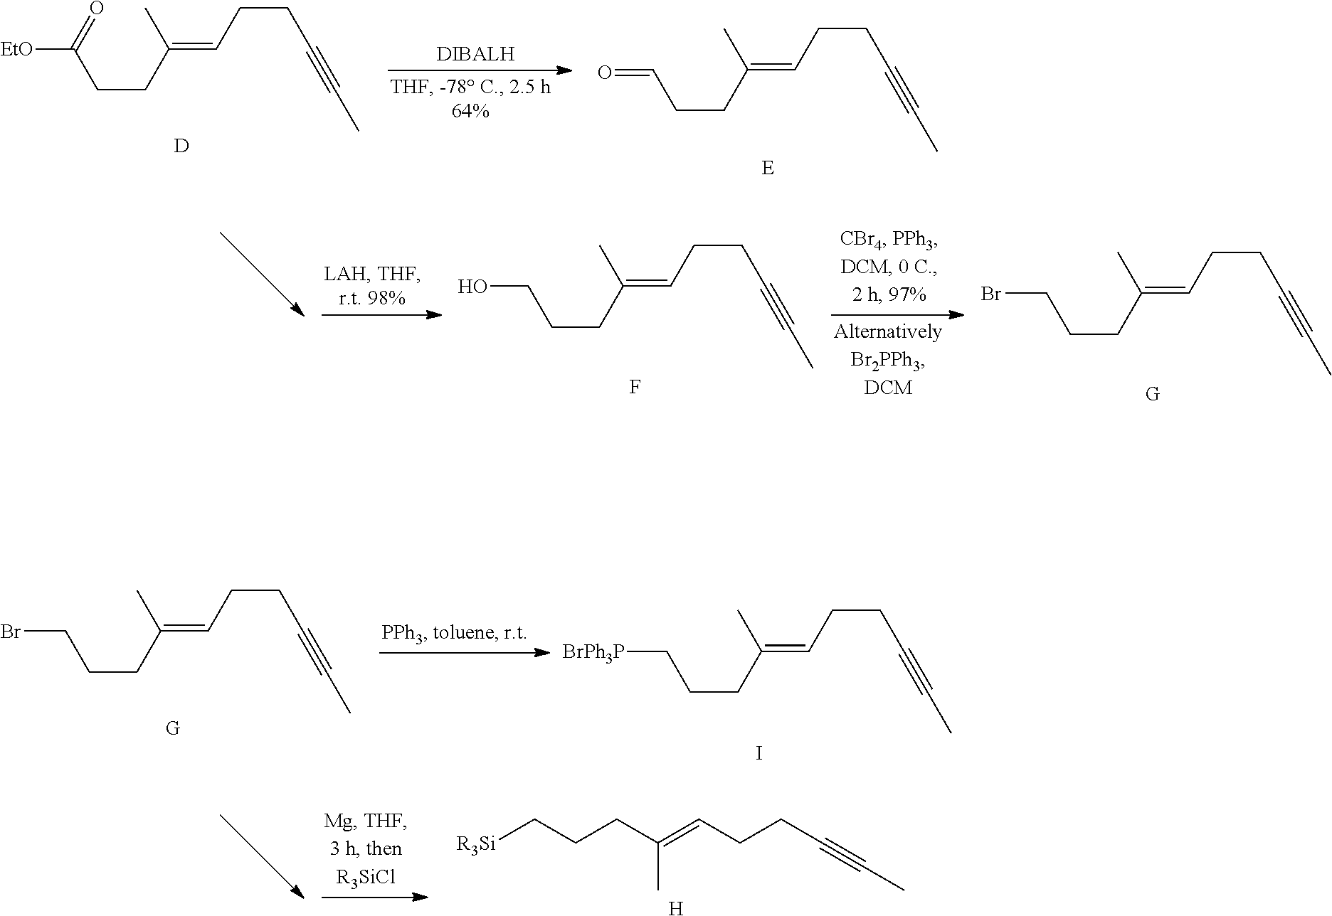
CC(CCC(=O)[EtO])=CCCC#CC.[D].[E].CC(CCC=O)=CCCC#CC.F.CC(CCCO)=CCCC#CC.[G].CC(CCCBr)=CCCC#CC.[G].I.CC(CCC[BrPh3P])=CCCC#CC.CC(CCCBr)=CCCC#CC.[R3Si]CCCC(=CCCC#CC)C.[H]
